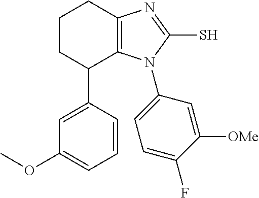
C1(OC)=CC=CC(C2C3=C(CCC2)N=C(S)N3C2=CC=C(F)C([OMe])=C2)=C1
